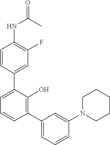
C1(NC(=O)C)=C(F)C=C(C2=CC=CC(C3=CC=CC(N4CCCCC4)=C3)=C2O)C=C1
